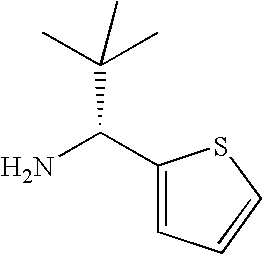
C1(C(N)C(C)(C)C)=CC=CS1
